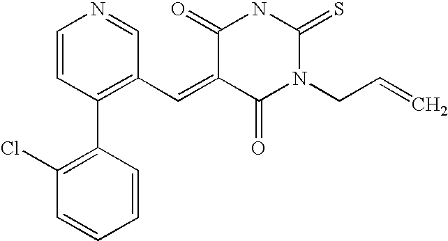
C1=CC(C2=C(Cl)C=CC=C2)=C(C=C2C(=O)N(CC=C)C(=S)NC2=O)C=N1
